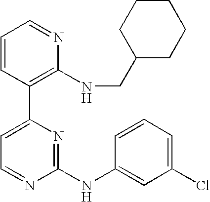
C1=CC(C2=CC=NC(NC3=CC(Cl)=CC=C3)=N2)=C(NCC2CCCCC2)N=C1
